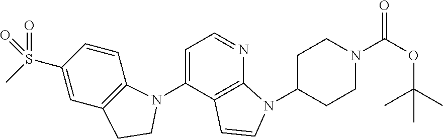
C1=C(N2C3=C(C=C(S(C)(=O)=O)C=C3)CC2)C2=C(N=C1)N(C1CCN(C(OC(C)(C)C)=O)CC1)C=C2
